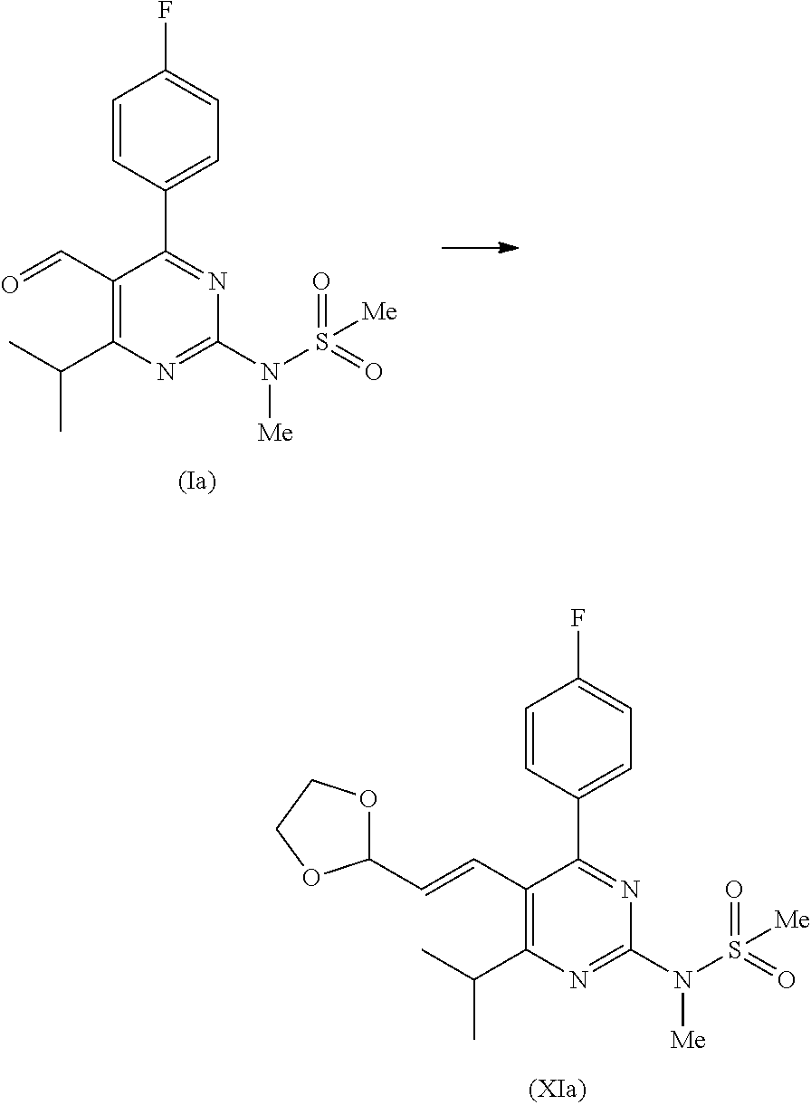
C1=CC(C2=NC(N(S(=O)(=O)[Me])[Me])=NC(C(C)C)=C2C=CC2OCCO2)=CC=C1F.C1=CC(C2=NC(N(S(=O)(=O)[Me])[Me])=NC(C(C)C)=C2C=O)=CC=C1F
